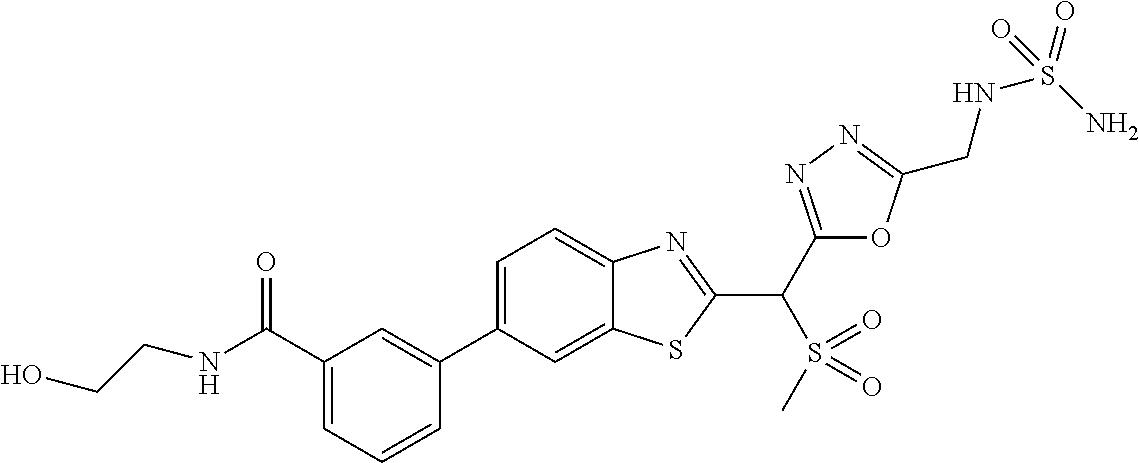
C1(C2=CC(C(NCCO)=O)=CC=C2)=CC=C2C(=C1)SC(C(C1=NN=C(CNS(=O)(N)=O)O1)S(=O)(=O)C)=N2
